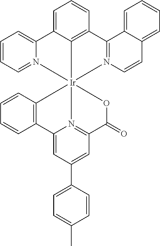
C1=CC2=C3C(=C1)C1=CC=CC=N1[Ir]314(N3=C2C2=CC=CC=C2C=C3)N2=C(C=C(C3=CC=C(C)C=C3)C=C2C2=C1C=CC=C2)C(=O)O4
